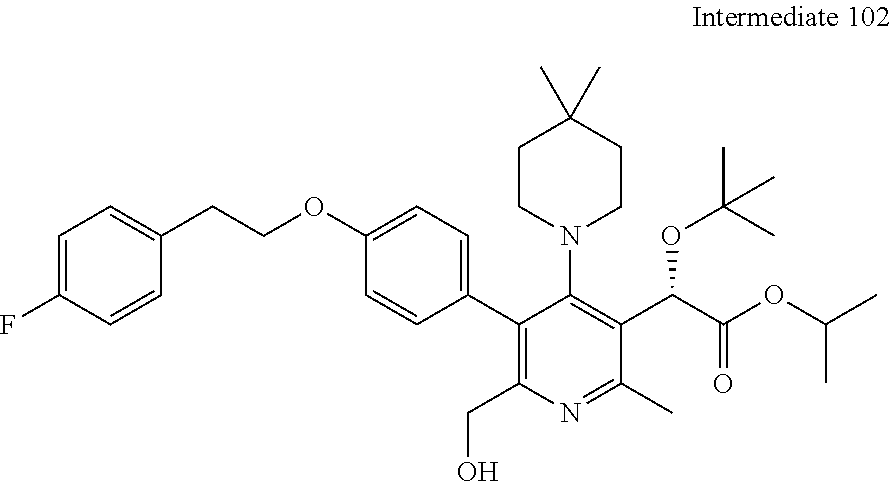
C1=C(F)C=CC(CCOC2=CC=C(C3=C(CO)N=C(C)C(C(C(OC(C)C)=O)OC(C)(C)C)=C3N3CCC(C)(C)CC3)C=C2)=C1
